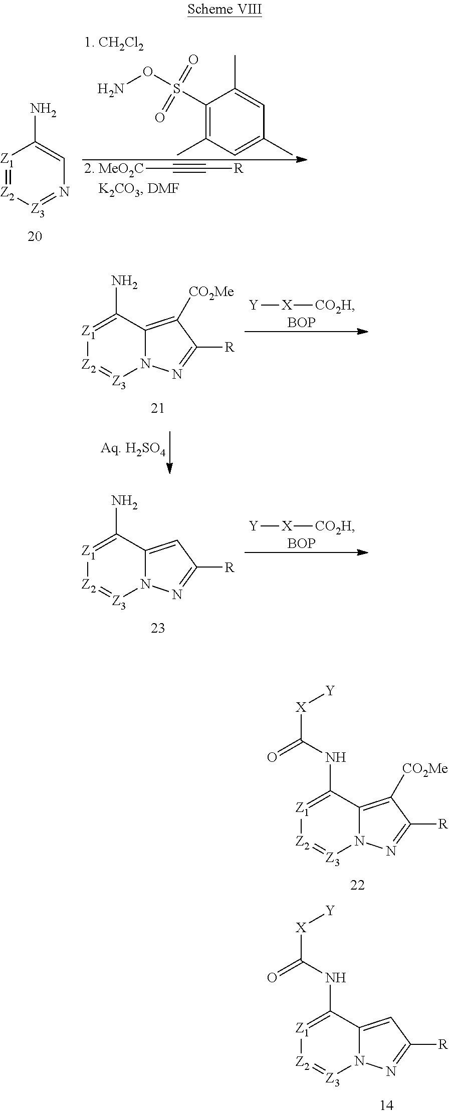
[Z1]1=C(N)C2=CC([R])=NN2[Z3]=[Z2]1.[X]([CO2H])[Y].[BOP].[Z1]1=C(N)C2=C([CO2Me])C([R])=NN2[Z3]=[Z2]1.[X]([CO2H])[Y].[BOP].[Z1]1=C(NC([X][Y])=O)C2=CC([R])=NN2[Z3]=[Z2]1.[Z1]1=C(NC([X][Y])=O)C2=C([CO2Me])C([R])=NN2[Z3]=[Z2]1.[Z1]1=[Z2][Z3]=NC=C1N.C1(S(ON)(=O)=O)=C(C)C=C(C)C=C1C.[2. MeO2C]C#C[R]
